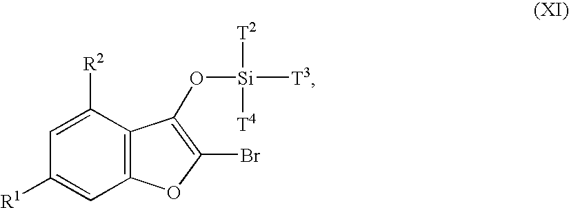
C12=C(C([R2])=CC([R1])=C1)C(O[Si]([T2])([T4])[T3])=C(Br)O2
